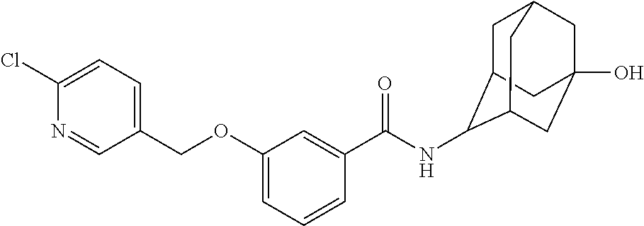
C1C2C(NC(C3=CC(OCC4=CC=C(Cl)N=C4)=CC=C3)=O)C3CC(O)(CC1C3)C2
